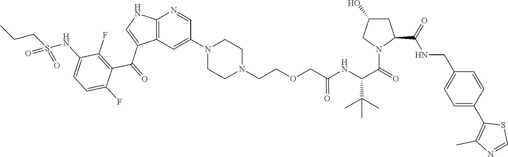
C12=C(C=C(N3CCN(CCOCC(=O)NC(C(=O)N4C(C(=O)NCC5=CC=C(C6=C(C)N=CS6)C=C5)CC(O)C4)C(C)(C)C)CC3)C=N1)C(C(=O)C1=C(F)C(NS(CCC)(=O)=O)=CC=C1F)=CN2
